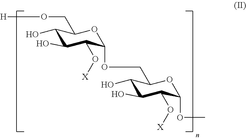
C1(O)C(O)C(O[X])C(OCC2C(O)C(O)C(O[X])C(OC)O2)OC1CO[H]
